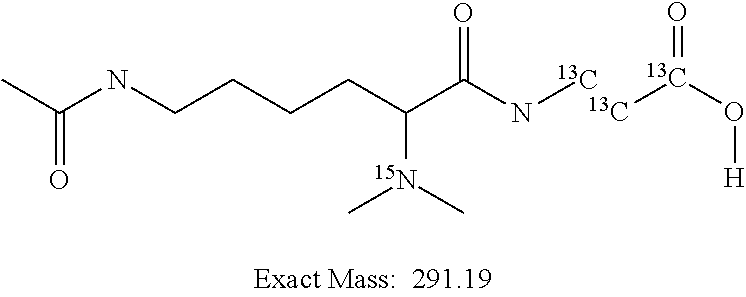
CC(NCCCCC(C(N[13C])=O)[15N](C)C)=O.[13C][13C](O[H])=O
